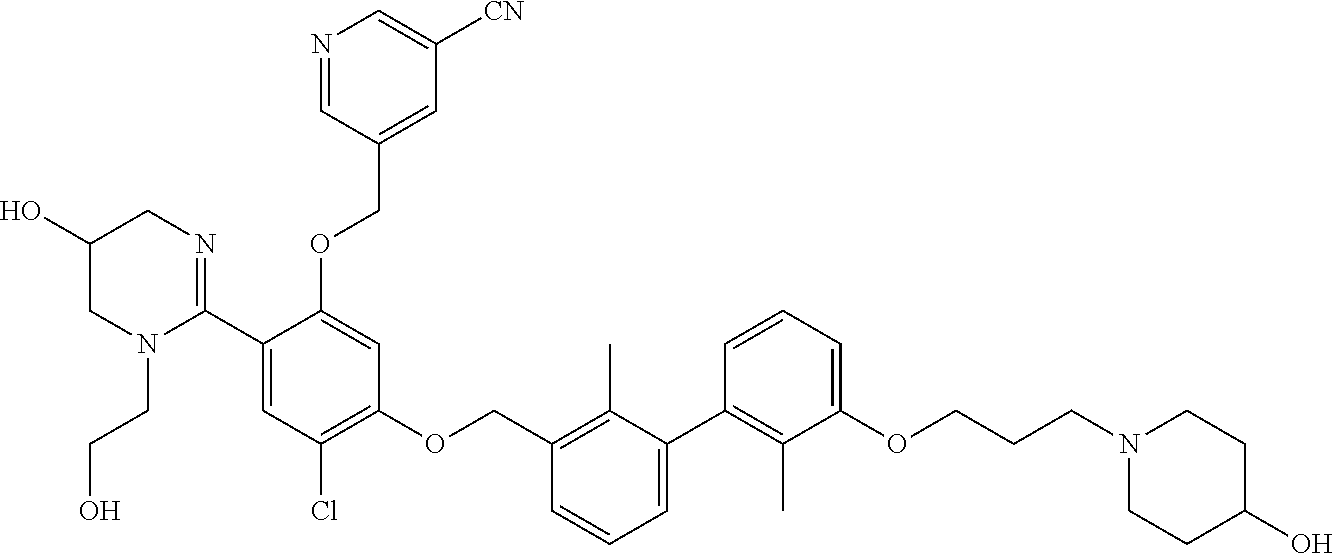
C1=CC=C(OCCCN2CCC(O)CC2)C(C)=C1C1=CC=CC(COC2=C(Cl)C=C(C3=NCC(O)CN3CCO)C(OCC3=CC([CN])=CN=C3)=C2)=C1C
